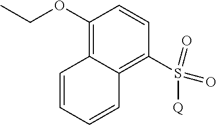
C1(OCC)=C2C(=C(S(=O)(=O)[Q])C=C1)C=CC=C2
